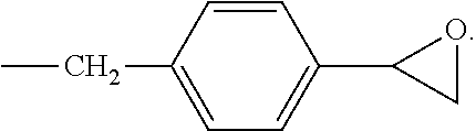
CCC1=CC=C(C2CO2)C=C1
